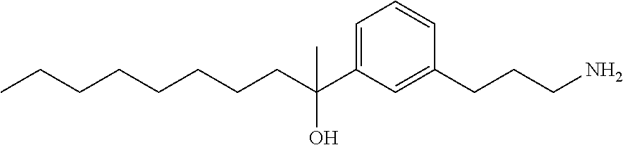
C1=C(C(CCCCCCCC)(O)C)C=C(CCCN)C=C1
